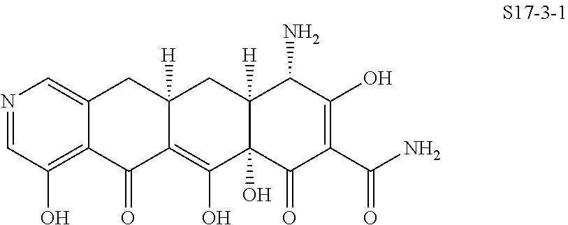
C12=CN=CC(O)=C1C(=O)C1=C(O)C3(O)C([H])(CC1([H])C2)C(N)C(O)=C(C(N)=O)C3=O
